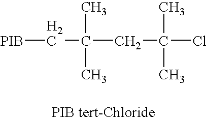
[PIB]CC(CC(Cl)(C)C)(C)C
